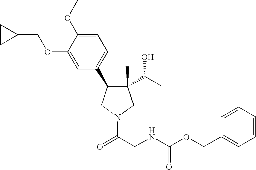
C1(C)(C(C)O)C(C2=CC=C(OC)C(OCC3CC3)=C2)CN(C(CNC(OCC2=CC=CC=C2)=O)=O)C1
